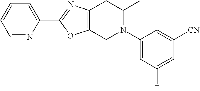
C1=NC(C2=NC3=C(O2)CN(C2=CC(F)=CC([CN])=C2)C(C)C3)=CC=C1
